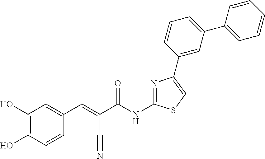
N1=C(NC(C(=CC2=CC(O)=C(O)C=C2)C#N)=O)SC=C1C1=CC(C2=CC=CC=C2)=CC=C1
